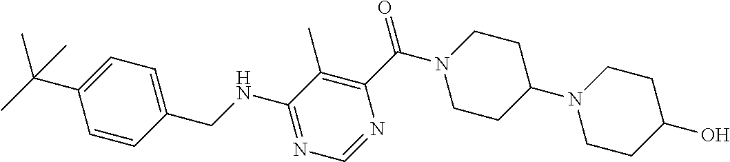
C1(NCC2=CC=C(C(C)(C)C)C=C2)=NC=NC(C(=O)N2CCC(N3CCC(O)CC3)CC2)=C1C
